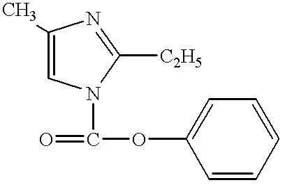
CC1=CN(C(=O)OC2=CC=CC=C2)C([C2H5])=N1
